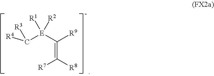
C([E](C(=C([R7])[R8])[R9])([R1])[R2])([R4])[R3]
